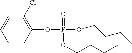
C1=CC(OP(OCCCC)(=O)OCCCC)=C(Cl)C=C1
